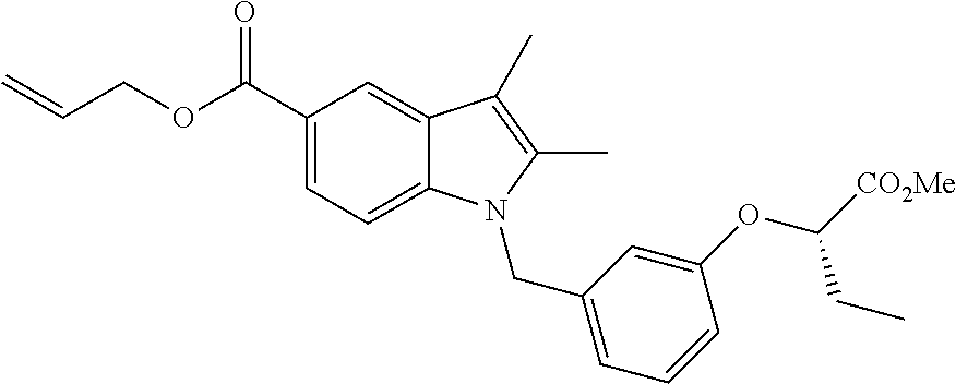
C(C1=CC=C2C(=C1)C(C)=C(C)N2CC1=CC=CC(OC([CO2Me])CC)=C1)(=O)OCC=C
